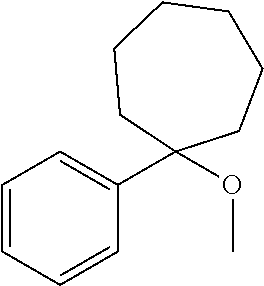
C1=CC=CC(C2(OC)CCCCCC2)=C1
